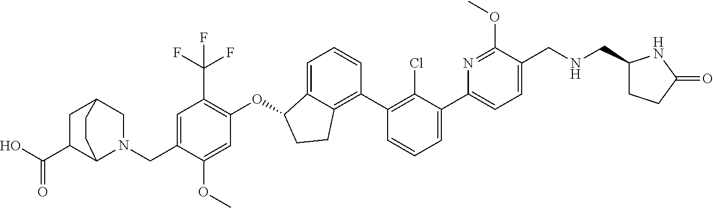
O(C1C2=CC=CC(C3=C(Cl)C(C4=CC=C(CNCC5CCC(=O)N5)C(OC)=N4)=CC=C3)=C2CC1)C1=C(C(F)(F)F)C=C(CN2CC3CC(C(O)=O)C2CC3)C(OC)=C1
